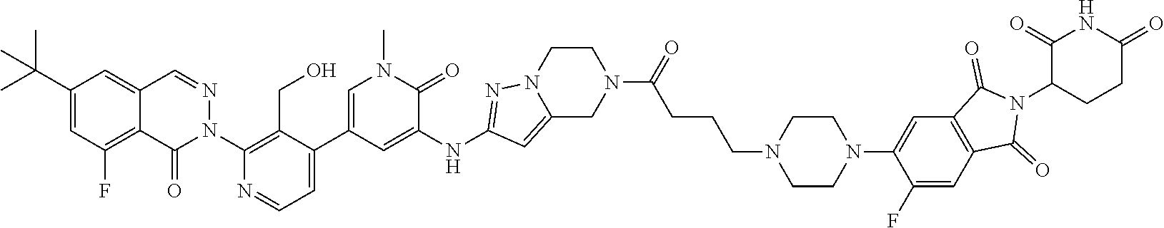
C1CN(CCCC(N2CC3=CC(NC4=CC(C5=CC=NC(N6N=CC7=CC(C(C)(C)C)=CC(F)=C7C6=O)=C5CO)=CN(C)C4=O)=NN3CC2)=O)CCN1C1=CC2=C(C=C1F)C(=O)N(C1C(=O)NC(=O)CC1)C2=O
